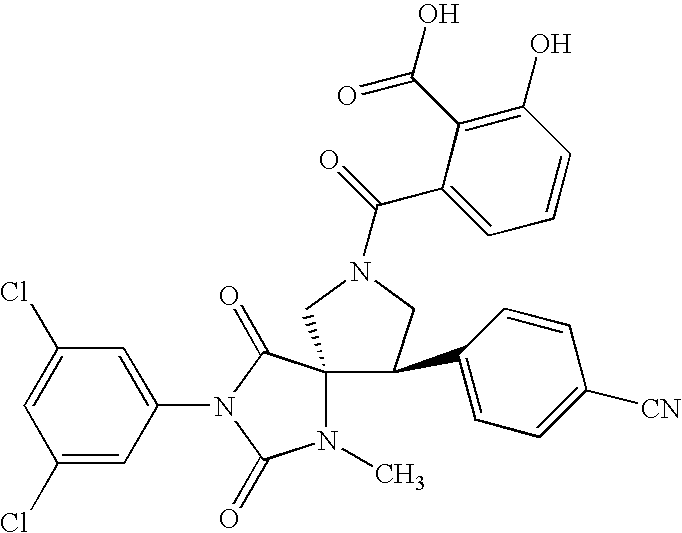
ClC1=CC(Cl)=CC(N2C(=O)C3(N(C)C2=O)C(C2=CC=C([CN])C=C2)CN(C(C2=CC=CC(O)=C2C(O)=O)=O)C3)=C1
